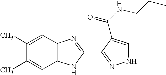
C1(C)=CC2=C(C=C1C)N=C(C1=NNC=C1C(NCCC)=O)N2
